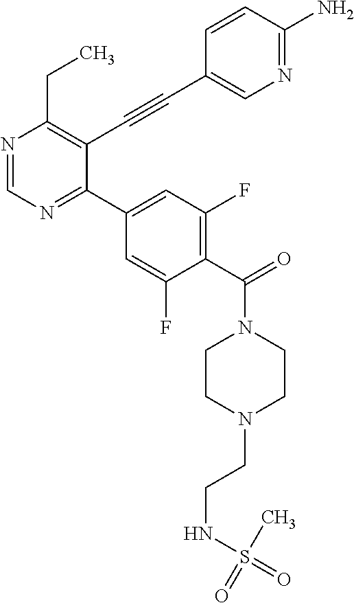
N1=CN=C(C2=CC(F)=C(C(=O)N3CCN(CCNS(=O)(=O)C)CC3)C(F)=C2)C(C#CC2=CN=C(N)C=C2)=C1CC
